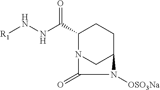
[R1]NNC(C1N2CC(CC1)N([OSO3Na])C2=O)=O
